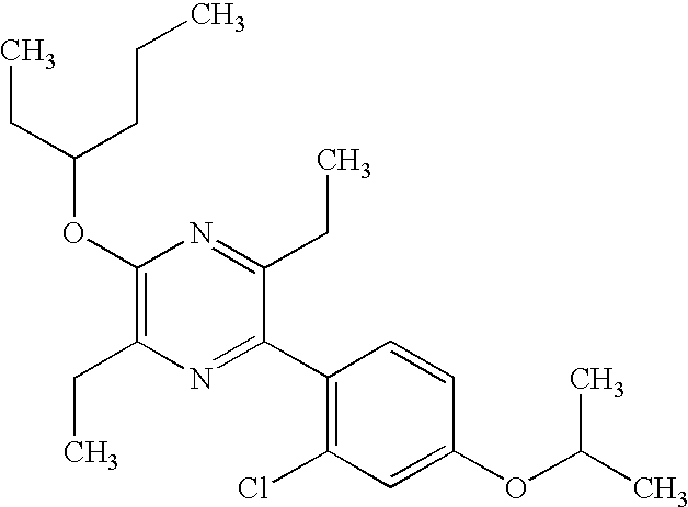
C1(OC(CC)CCC)=C(CC)N=C(C2=C(Cl)C=C(OC(C)C)C=C2)C(CC)=N1
